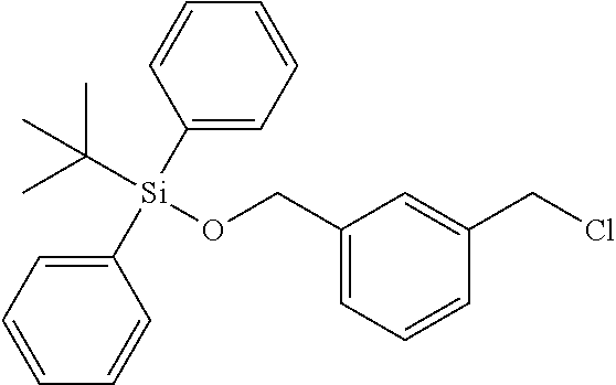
C1(CCl)=CC(CO[Si](C(C)(C)C)(C2=CC=CC=C2)C2=CC=CC=C2)=CC=C1
